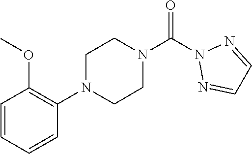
O=C(N1N=CC=N1)N1CCN(C2=C(OC)C=CC=C2)CC1
